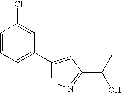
C1=CC=C(C2=CC(C(O)C)=NO2)C=C1Cl
